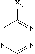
N1=CN=CC([X2])=N1
